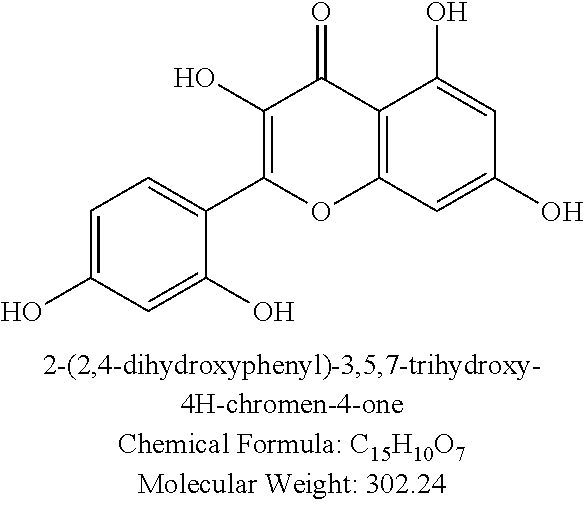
C1=C(O)C=C(O)C(C2=C(O)C(=O)C3=C(O2)C=C(O)C=C3O)=C1
